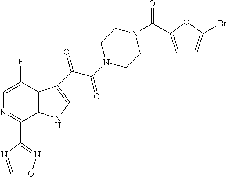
C12=C(C(C(C(N3CCN(C(=O)C4=CC=C(Br)O4)CC3)=O)=O)=CN1)C(F)=CN=C2C1=NOC=N1
